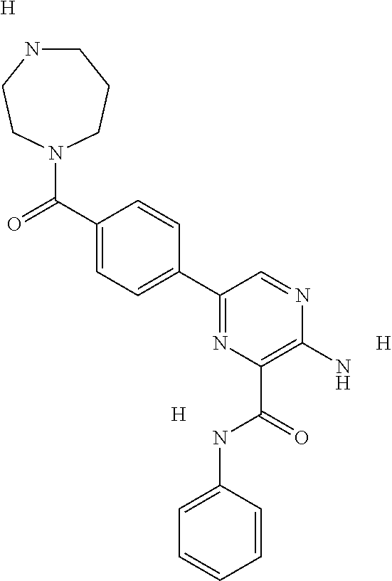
C1(C(=O)N2CCCNCC2)=CC=C(C2=NC(C(=O)NC3=CC=CC=C3)=C(N)N=C2)C=C1.[H].[H].[H]
